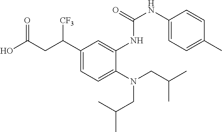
C1(C(CC(O)=O)[CF3])=CC=C(N(CC(C)C)CC(C)C)C(NC(NC2=CC=C(C)C=C2)=O)=C1
